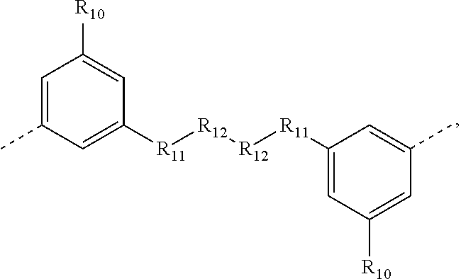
C1=C(C)C=C([R11][R12][R12][R11]C2=CC([R10])=CC(C)=C2)C=C1[R10]
